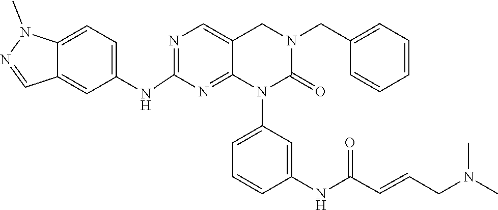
CN(CC=CC(NC1=CC(N2C(=O)N(CC3=CC=CC=C3)CC3=CN=C(NC4=CC=C5N(C)N=CC5=C4)N=C32)=CC=C1)=O)C
